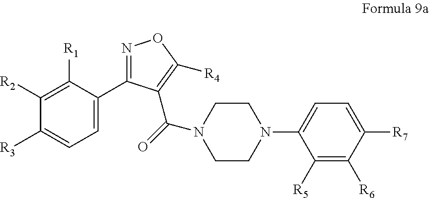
C1([R1])=C([R2])C([R3])=CC=C1C1=NOC([R4])=C1C(N1CCN(C2=CC=C([R7])C([R6])=C2[R5])CC1)=O
